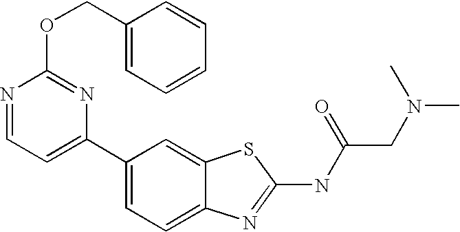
C1(C2=CC=C3C(=C2)SC(NC(CN(C)C)=O)=N3)=CC=NC(OCC2=CC=CC=C2)=N1
